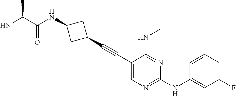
C1(C#CC2CC(NC(C(NC)C)=O)C2)=CN=C(NC2=CC(F)=CC=C2)N=C1NC
